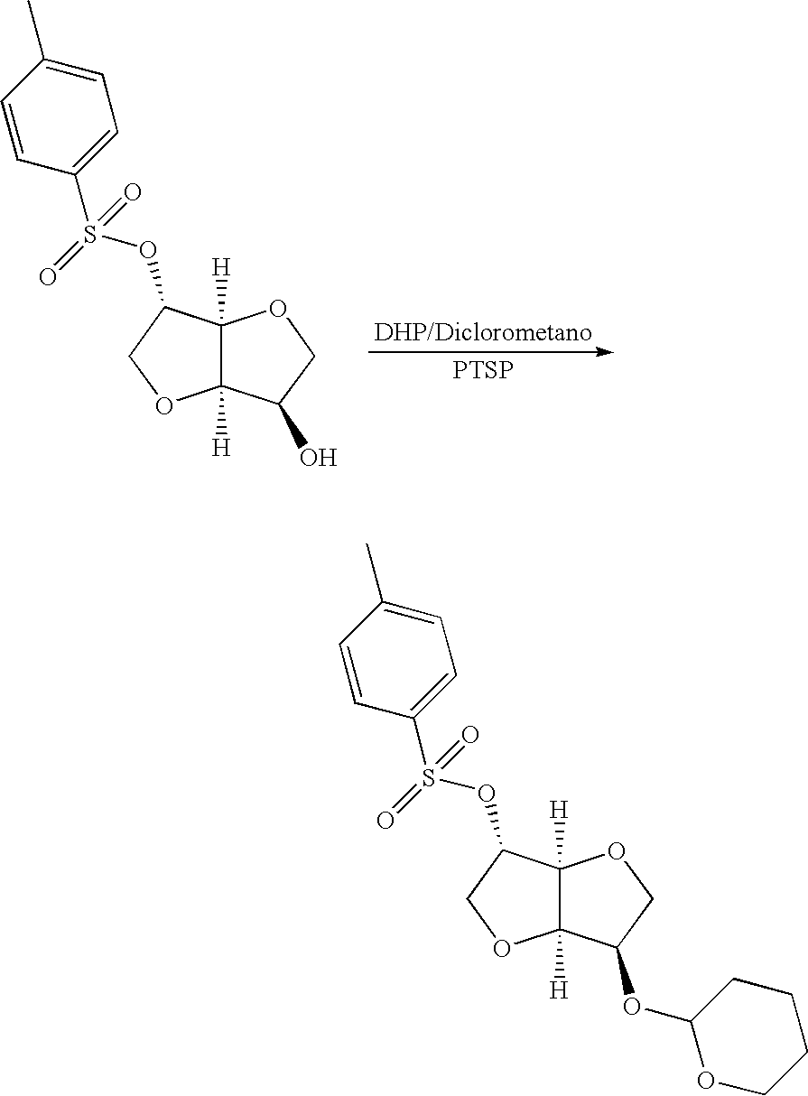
C12([H])C([H])(OCC1O)C(OS(C1=CC=C(C)C=C1)(=O)=O)CO2.[PTSP].C12([H])C([H])(OCC1OC1OCCCC1)C(OS(C1=CC=C(C)C=C1)(=O)=O)CO2
